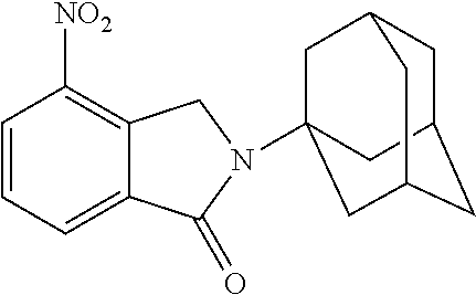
C1=CC=C2C(=C1[NO2])CN(C13CC4CC(CC(C1)C4)C3)C2=O
